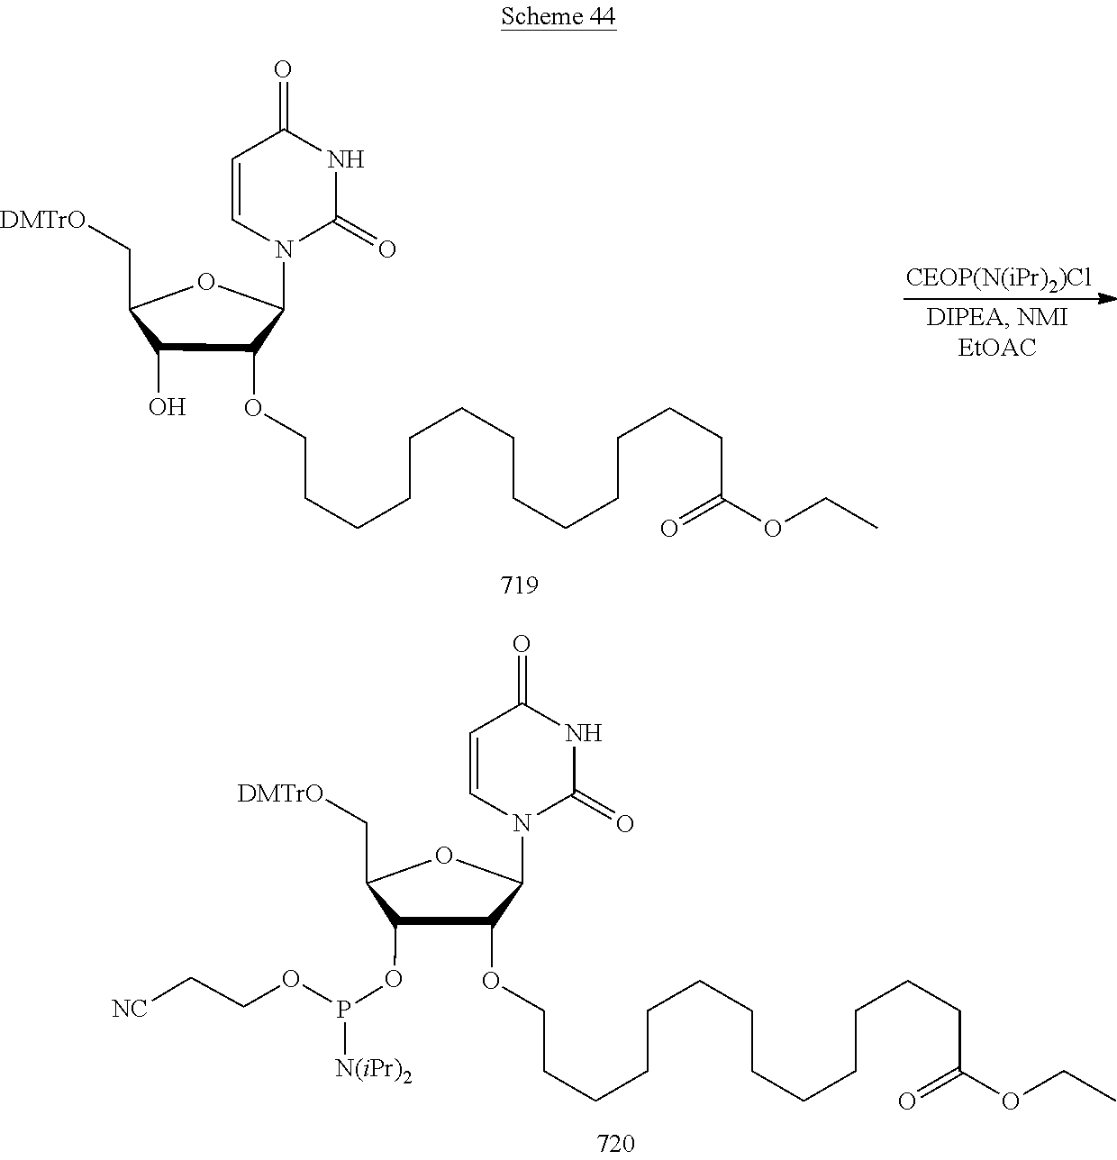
O(C1C(O)C(C[DMTrO])OC1N1C(=O)NC(=O)C=C1)CCCCCCCCCCCCCC(=O)OCC.O(C1C(OP(OCC[NC])[N(iPr)2])C(C[DMTrO])OC1N1C(=O)NC(=O)C=C1)CCCCCCCCCCCCCC(=O)OCC
